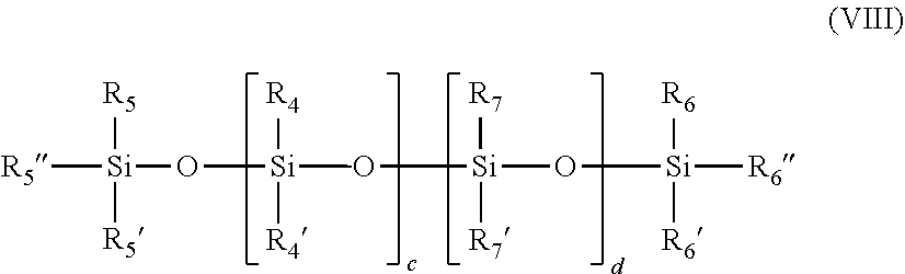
[R5][Si]([R5])(O[Si](O[Si]([R7])(O[Si]([R6])([R6])[R6])[R7])(C)([R4])[R4])[R5]
